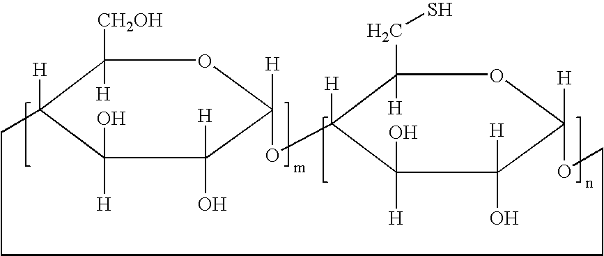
C1([CH2OH])([H])C2([H])C([H])(O)C([H])(O)C([H])(O1)OC1([H])C([H])(CS)OC([H])(C([H])(O)C1([H])O)OCCCC2
